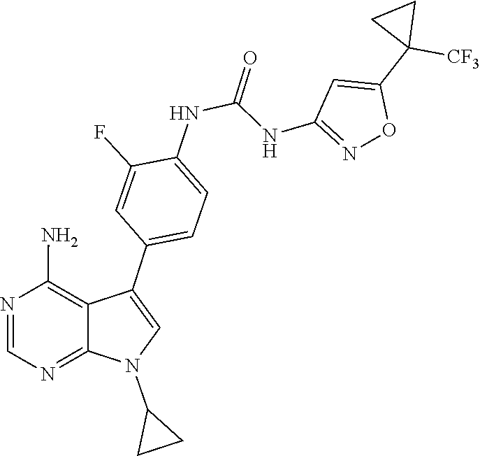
N1=CN=C2N(C3CC3)C=C(C3=CC=C(NC(NC4=NOC(C5([CF3])CC5)=C4)=O)C(F)=C3)C2=C1N
